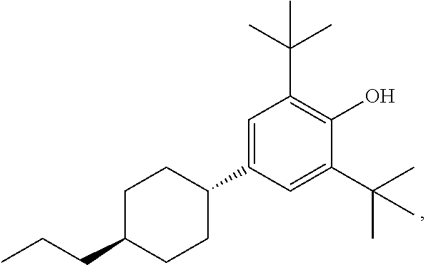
C1=C(C2CCC(CCC)CC2)C=C(C(C)(C)C)C(O)=C1C(C)(C)C
